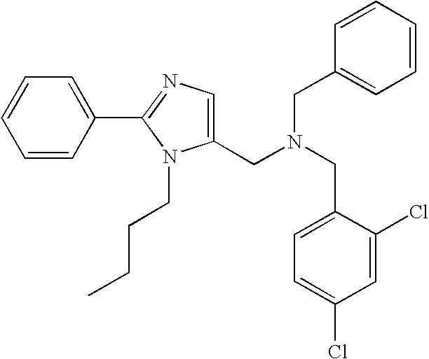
C1=CC(C2=NC=C(CN(CC3=CC=CC=C3)CC3=CC=C(Cl)C=C3Cl)N2CCCC)=CC=C1
